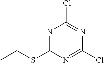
N1=C(SCC)N=C(Cl)N=C1Cl
